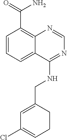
C1=CC=C2C(=C1C(N)=O)N=CN=C2NCC1=CC(Cl)=CCC1
